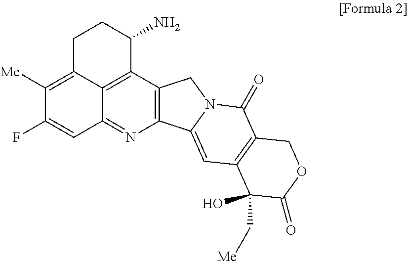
C12=C3C4=C(N=C1C=C(F)C([Me])=C2CCC3N)C1=CC2=C(C(=O)N1C4)COC(=O)C2(O)C[Me]
